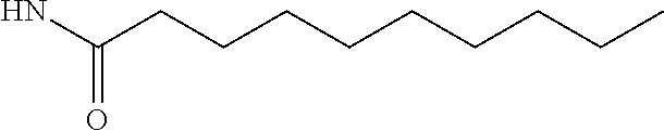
NC(CCCCCCCCC)=O
